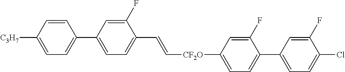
C1=CC([C3H7])=CC=C1C1=CC=C(C=C[CF2O]C2=CC=C(C3=CC=C(Cl)C(F)=C3)C(F)=C2)C(F)=C1
